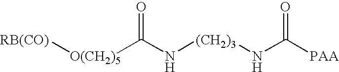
[RB(CO)][O(CH2)5]C(N[(CH2)3]NC([PAA])=O)=O
